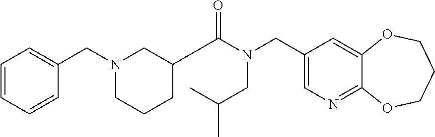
C1(CN(C(=O)C2CCCN(CC3=CC=CC=C3)C2)CC(C)C)=CN=C2C(=C1)OCCCO2
